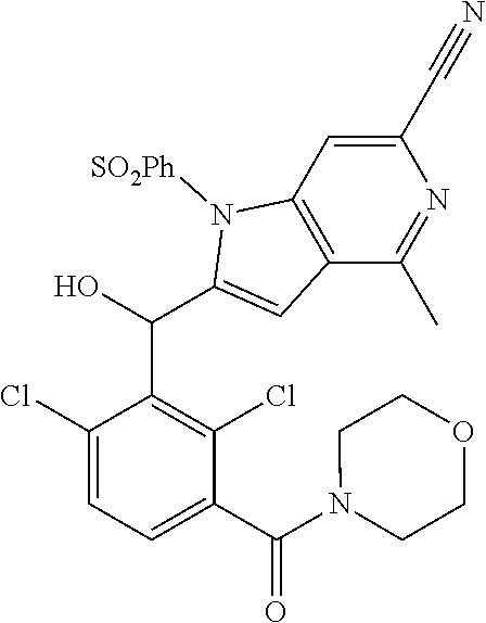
C1(Cl)=CC=C(C(N2CCOCC2)=O)C(Cl)=C1C(C1=CC2=C(N1[SO2Ph])C=C(C#N)N=C2C)O
